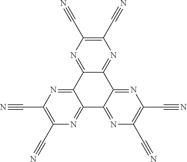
C12=NC(C#N)=C(C#N)N=C1C1=NC(C#N)=C(C#N)N=C1C1=NC(C#N)=C(C#N)N=C21
